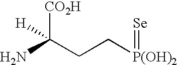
C(CC[P(OH)2]=[Se])(N)([CO2H])[H]
